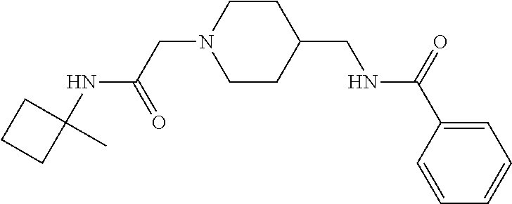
C1(C)(NC(CN2CCC(CNC(C3=CC=CC=C3)=O)CC2)=O)CCC1
